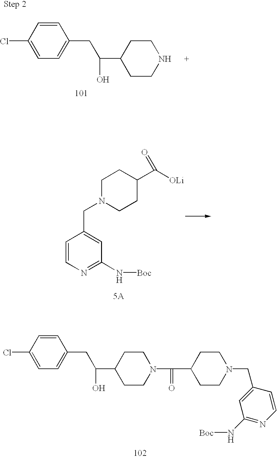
C1(Cl)=CC=C(CC(C2CCNCC2)O)C=C1.C1(Cl)=CC=C(CC(C2CCN(C(=O)C3CCN(CC4=CC(N[Boc])=NC=C4)CC3)CC2)O)C=C1.[5A].C1=CN=C(N[Boc])C=C1CN1CCC(C([OLi])=O)CC1
